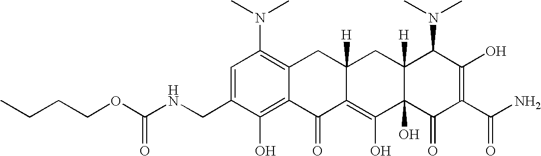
C1=C(CNC(OCCCC)=O)C(O)=C2C(=C1N(C)C)CC1([H])C(=C(O)C3(O)C([H])(C1)C(N(C)C)C(O)=C(C(N)=O)C3=O)C2=O
